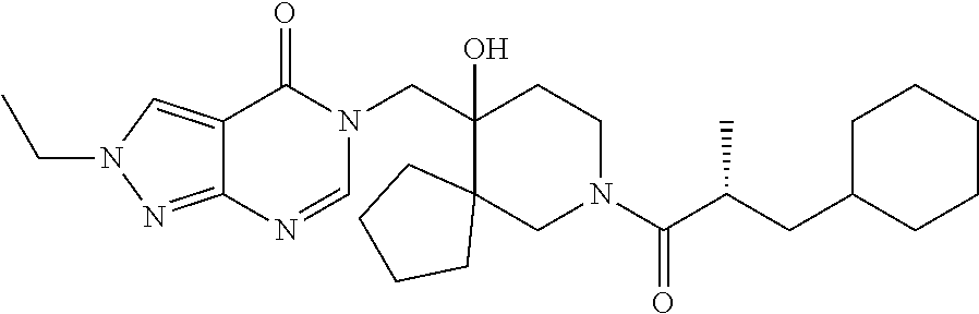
C1(CN2C(=O)C3=CN(CC)N=C3N=C2)(O)C2(CN(C(C(CC3CCCCC3)C)=O)CC1)CCCC2
